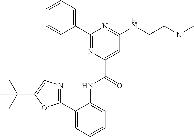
C1(NCCN(C)C)=NC(C2=CC=CC=C2)=NC(C(NC2=CC=CC=C2C2=NC=C(C(C)(C)C)O2)=O)=C1
